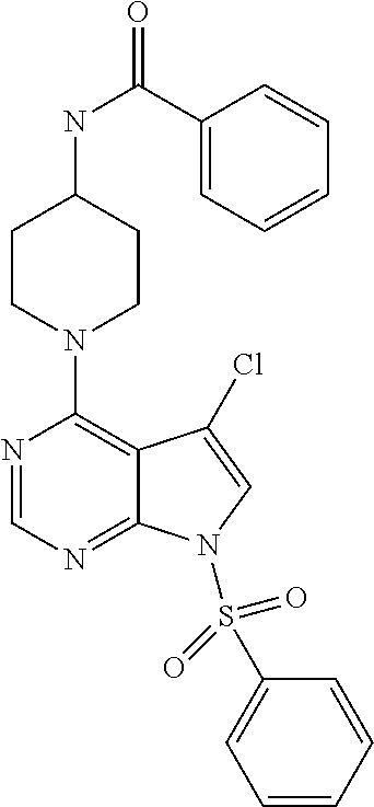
N1=CN=C2C(=C1N1CCC(NC(C3=CC=CC=C3)=O)CC1)C(Cl)=CN2S(C1=CC=CC=C1)(=O)=O
